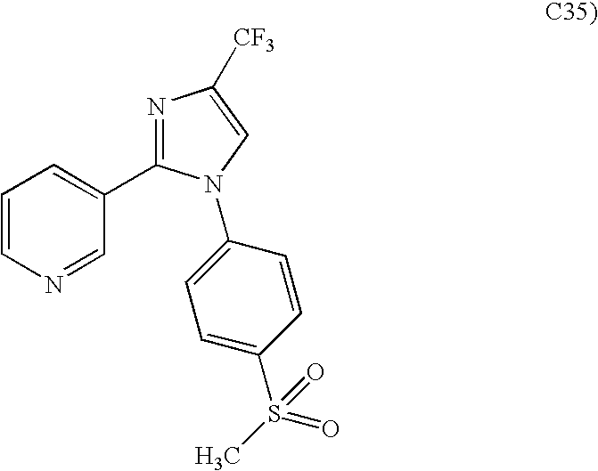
C1=CN=CC(C2=NC([CF3])=CN2C2=CC=C(S(=O)(C)=O)C=C2)=C1
